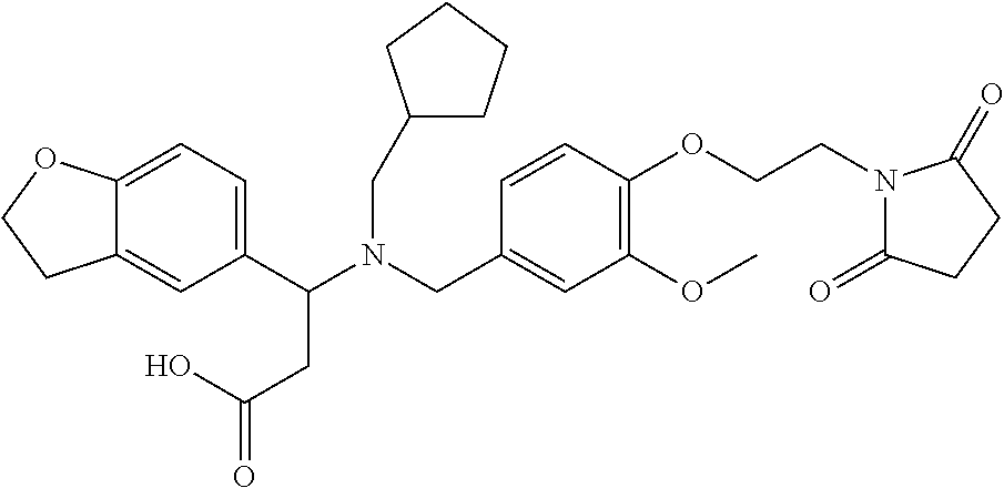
C1(C(N(CC2=CC(OC)=C(OCCN3C(=O)CCC3=O)C=C2)CC2CCCC2)CC(=O)O)=CC=C2C(=C1)CCO2
